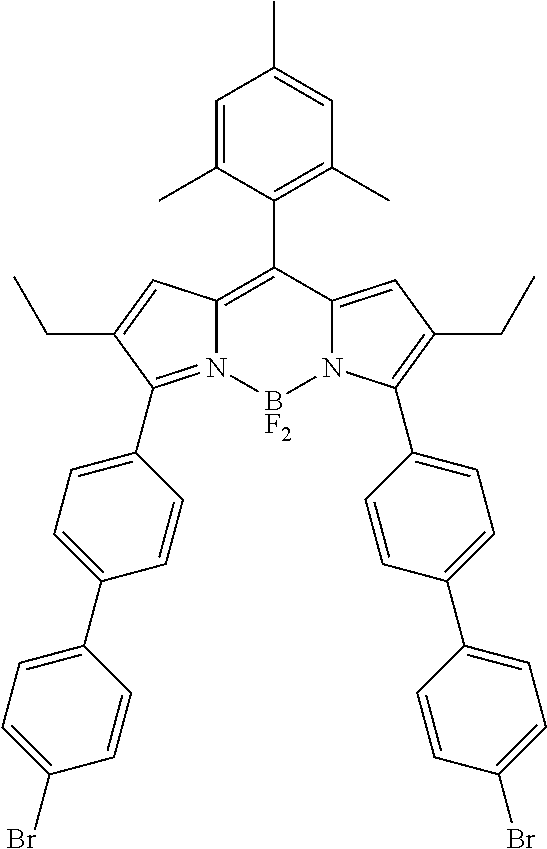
C12=C(C3=C(C)C=C(C)C=C3C)C3=CC(CC)=C(C4=CC=C(C5=CC=C(Br)C=C5)C=C4)N3[BF2]N1=C(C1=CC=C(C3=CC=C(Br)C=C3)C=C1)C(CC)=C2
